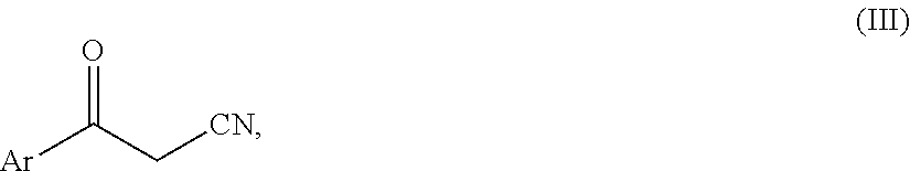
[Ar]C(C[CN])=O
